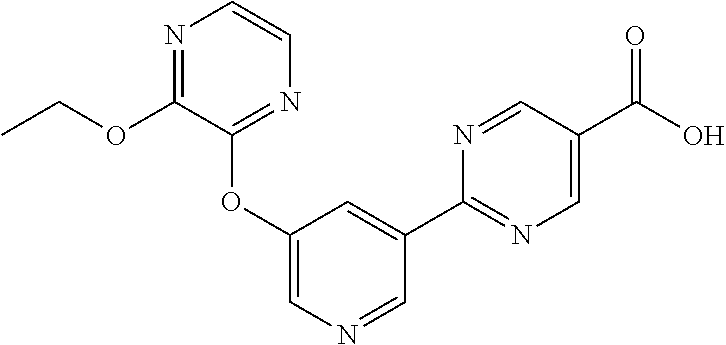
N1=C(OCC)C(OC2=CN=CC(C3=NC=C(C(O)=O)C=N3)=C2)=NC=C1
